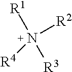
[R1]N([R4])([R2])[R3]
